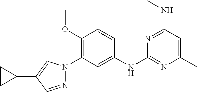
C1=CC(OC)=C(N2N=CC(C3CC3)=C2)C=C1NC1=NC(C)=CC(NC)=N1
